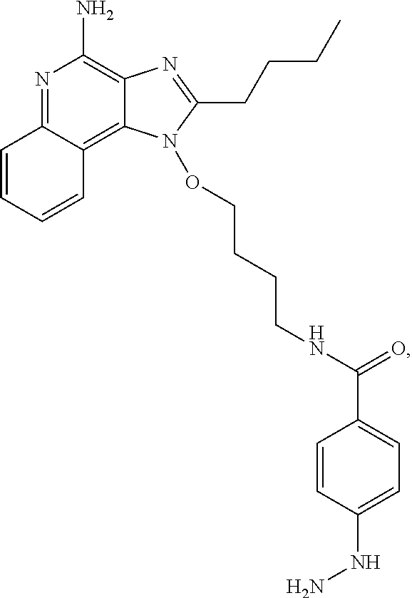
C12=C(N)N=C3C(=C1N(OCCCCNC(C1=CC=C(NN)C=C1)=O)C(CCCC)=N2)C=CC=C3
